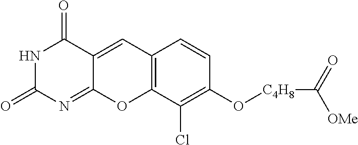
N1C(=O)N=C2C(=CC3=C(O2)C(Cl)=C(O[C4H8]C(=O)[OMe])C=C3)C1=O
